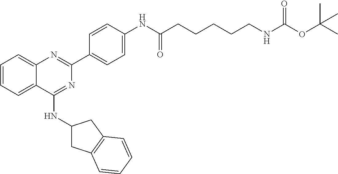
C1=CC=C2C(=C1)N=C(C1=CC=C(NC(CCCCCNC(OC(C)(C)C)=O)=O)C=C1)N=C2NC1CC2=C(C1)C=CC=C2
